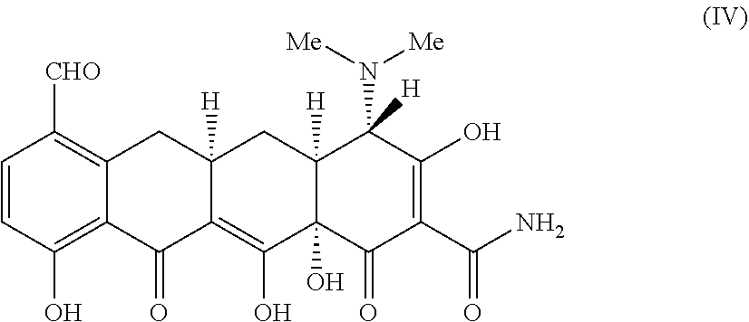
C1=CC(O)=C2C(=C1[CHO])CC1([H])C(=C(O)C3(O)C([H])(C1)C(N([Me])[Me])([H])C(O)=C(C(=O)N)C3=O)C2=O
